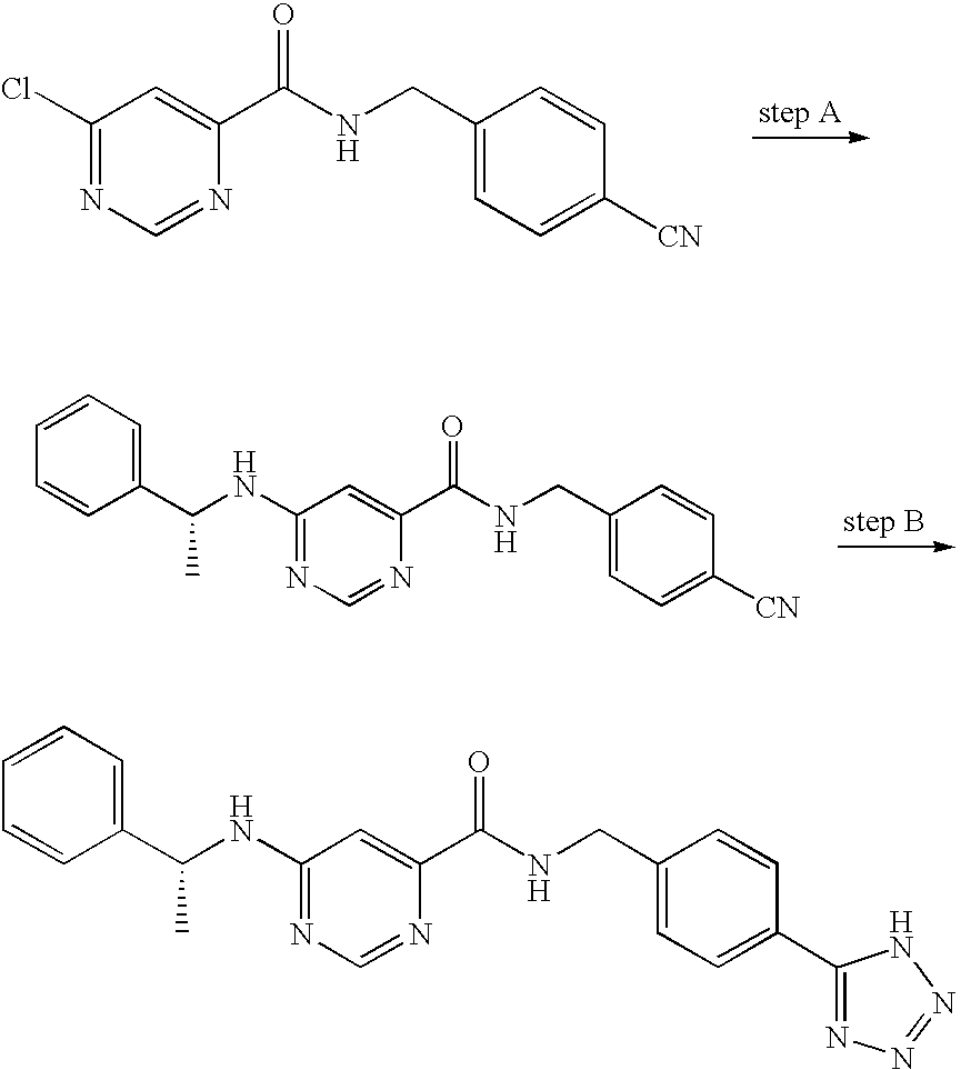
C1(Cl)=NC=NC(C(NCC2=CC=C([CN])C=C2)=O)=C1.C1(NC(C2=CC=CC=C2)C)=NC=NC(C(NCC2=CC=C([CN])C=C2)=O)=C1.C1(NC(C2=CC=CC=C2)C)=NC=NC(C(NCC2=CC=C(C3=NN=NN3)C=C2)=O)=C1
